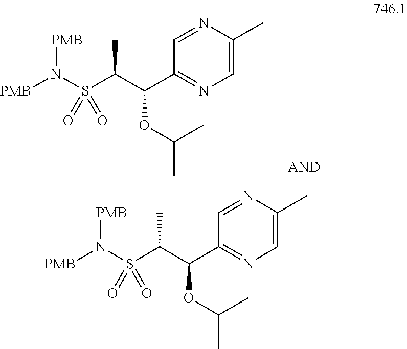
C1=NC(C)=CN=C1C(C(S(N([PMB])[PMB])(=O)=O)C)OC(C)C.C1=NC(C)=CN=C1C(C(S(N([PMB])[PMB])(=O)=O)C)OC(C)C
